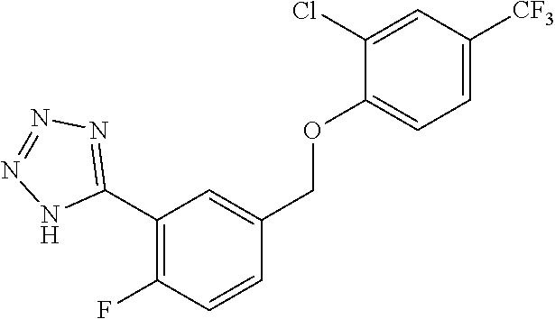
C1(C2=NN=NN2)=C(F)C=CC(COC2=CC=C([CF3])C=C2Cl)=C1
